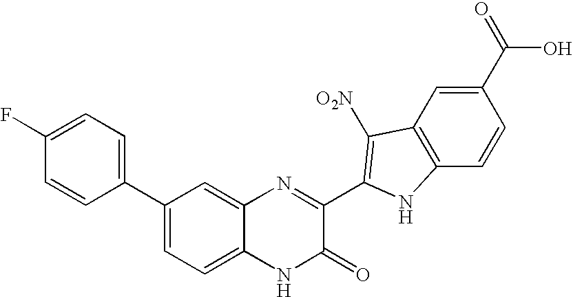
C1=C2C(=CC(C3=CC=C(F)C=C3)=C1)N=C(C1=C([O2N])C3=C(C=CC(C(=O)O)=C3)N1)C(=O)N2
